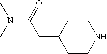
C1CNCCC1CC(N(C)C)=O
